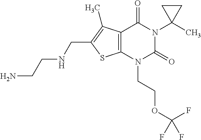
C12=C(N(CCOC(F)(F)F)C(=O)N(C3(C)CC3)C1=O)SC(CNCCN)=C2C
